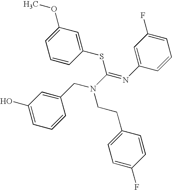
C1(O)=CC=CC(CN(C(=NC2=CC(F)=CC=C2)SC2=CC(OC)=CC=C2)CCC2=CC=C(F)C=C2)=C1
